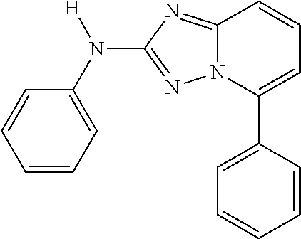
C1=CC=C(N(C2=NN3C(=N2)C=CC=C3C2=CC=CC=C2)[H])C=C1
